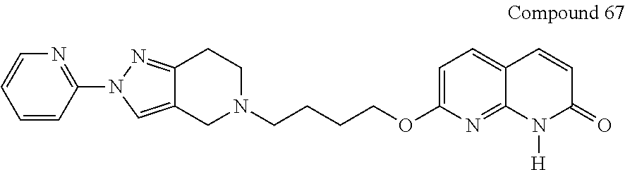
C1=C(OCCCCN2CC3=CN(C4=NC=CC=C4)N=C3CC2)N=C2C(=C1)C=CC(=O)N2[H]
